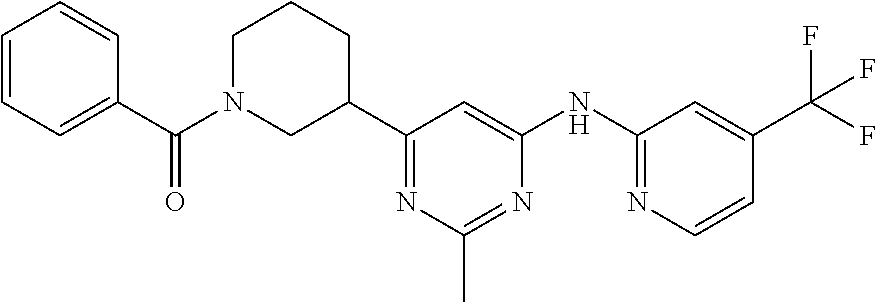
C1(NC2=NC=CC(C(F)(F)F)=C2)=CC(C2CN(C(C3=CC=CC=C3)=O)CCC2)=NC(C)=N1
